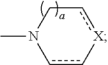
c1[X]-ccN(C)C1
